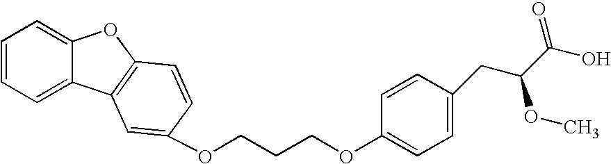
C1(OCCCOC2=CC3=C(OC4=CC=CC=C43)C=C2)=CC=C(CC(C(O)=O)OC)C=C1
